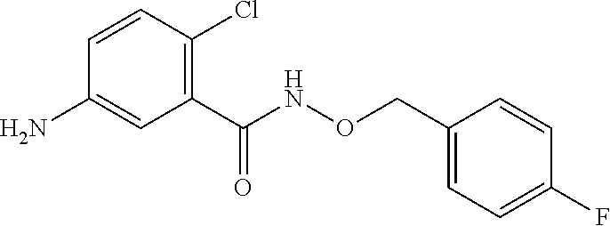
C1(C(NOCC2=CC=C(F)C=C2)=O)=C(Cl)C=CC(N)=C1
